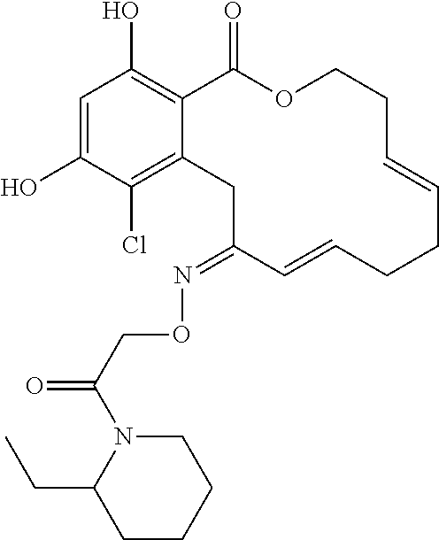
C1=C(O)C(Cl)=C2C(=C1O)C(=O)OCCC=CCCC=CC(=NOCC(=O)N1C(CC)CCCC1)C2
